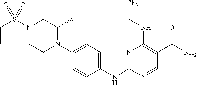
C1=CC(NC2=NC(NC[CF3])=C(C(N)=O)C=N2)=CC=C1N1C(C)CN(S(CC)(=O)=O)CC1
